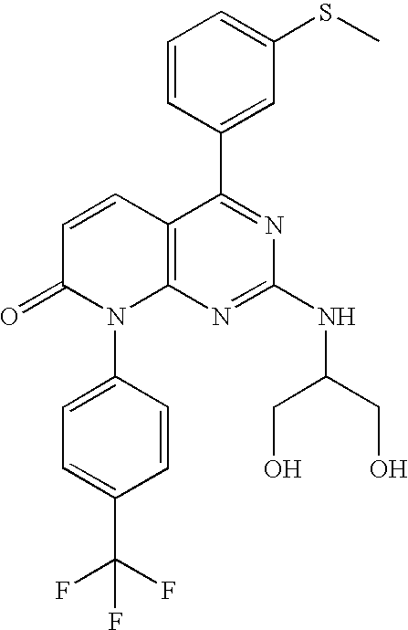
C12=C(N=C(NC(CO)CO)N=C1C1=CC(SC)=CC=C1)N(C1=CC=C(C(F)(F)F)C=C1)C(=O)C=C2
